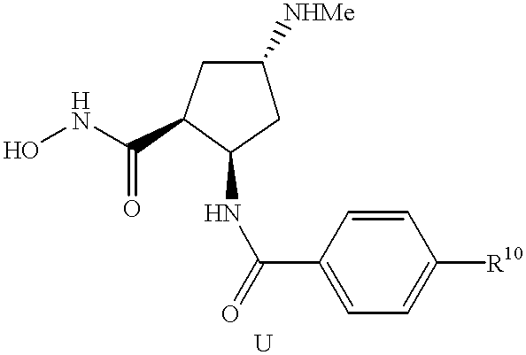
ONC(=O)C1C(NC(=O)C2=CC=C([R10])C=C2)CC([NHMe])C1
